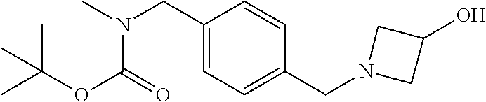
C1(CN(C)C(=O)OC(C)(C)C)=CC=C(CN2CC(O)C2)C=C1
